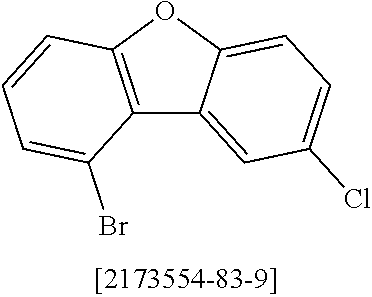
C12=C(OC3=CC=C(Cl)C=C13)C=CC=C2Br
